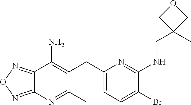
C12=NON=C1N=C(C)C(CC1=CC=C(Br)C(NCC3(C)COC3)=N1)=C2N
